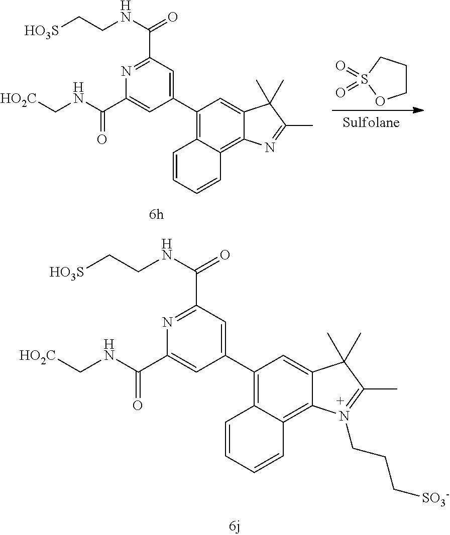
N1=C(C(NCC[HO3S])=O)C=C(C2=C3C(=C4C(=C2)C(C)(C)C(C)=N4CCC[SO3-])C=CC=C3)C=C1C(NC[HO2C])=O.C1CCS(=O)(=O)O1.N1=C(C(NCC[HO3S])=O)C=C(C2=C3C(=C4C(=C2)C(C)(C)C(C)=N4)C=CC=C3)C=C1C(NC[HO2C])=O
